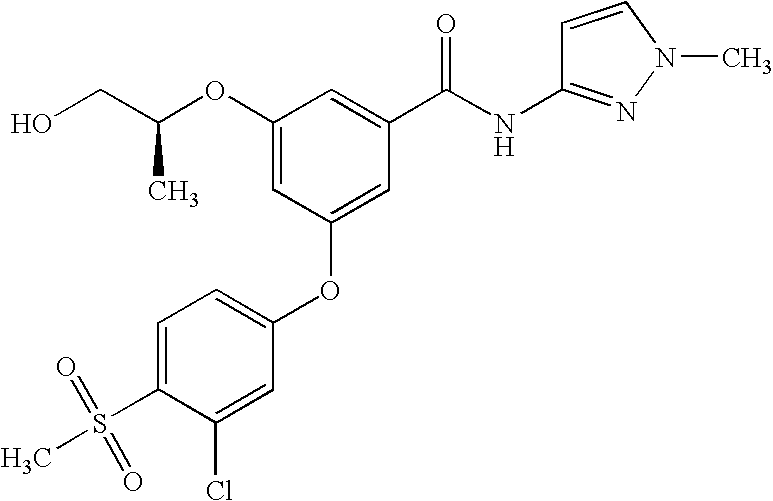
C1=C(S(C)(=O)=O)C(Cl)=CC(OC2=CC(C(NC3=NN(C)C=C3)=O)=CC(OC(CO)C)=C2)=C1
